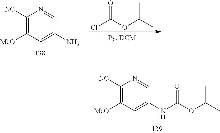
C1(NC(OC(C)C)=O)=CC([MeO])=C([NC])N=C1.C1(N)=CC([MeO])=C([NC])N=C1.ClC(OC(C)C)=O
